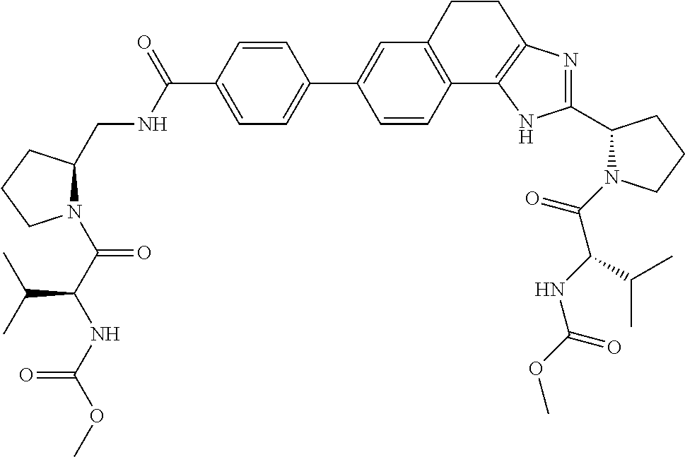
C1=CC(C(NCC2N(C(C(NC(OC)=O)C(C)C)=O)CCC2)=O)=CC=C1C1=CC2=C(C=C1)C1=C(N=C(C3N(C(C(NC(OC)=O)C(C)C)=O)CCC3)N1)CC2
